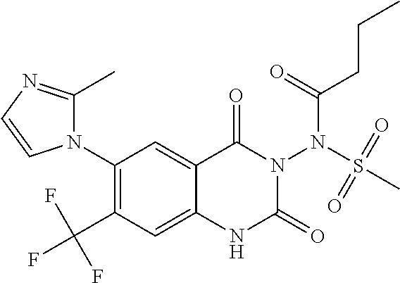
C1(N2C(C)=NC=C2)=C(C(F)(F)F)C=C2C(=C1)C(=O)N(N(S(C)(=O)=O)C(CCC)=O)C(=O)N2
